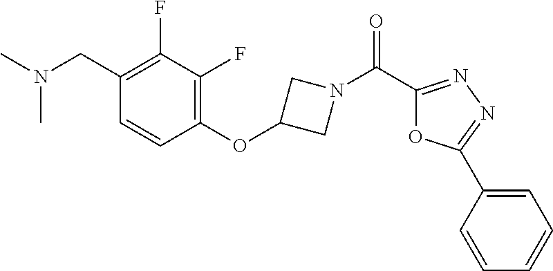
N1(C(C2=NN=C(C3=CC=CC=C3)O2)=O)CC(OC2=C(F)C(F)=C(CN(C)C)C=C2)C1
